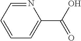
N1=CC=CC=C1C(O)=O
